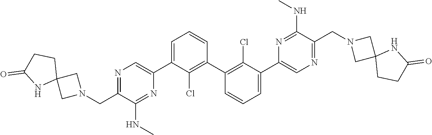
N1=C(CN2CC3(C2)CCC(=O)N3)C(NC)=NC(C2=CC=CC(C3=C(Cl)C(C4=CN=C(CN5CC6(C5)CCC(=O)N6)C(NC)=N4)=CC=C3)=C2Cl)=C1
